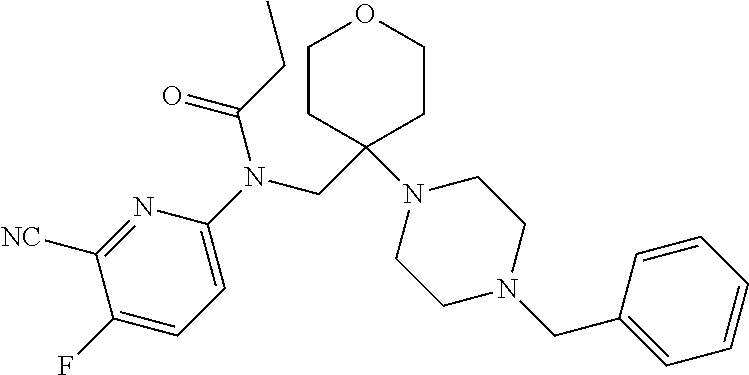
N1=C([NC])C(F)=CC=C1N(CC1(N2CCN(CC3=CC=CC=C3)CC2)CCOCC1)C(CC)=O
